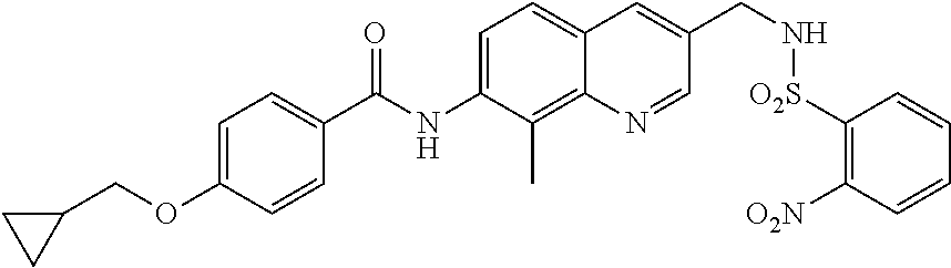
C1=C(NC(C2=CC=C(OCC3CC3)C=C2)=O)C(C)=C2C(=C1)C=C(CN[O2S]C1=C([O2N])C=CC=C1)C=N2
